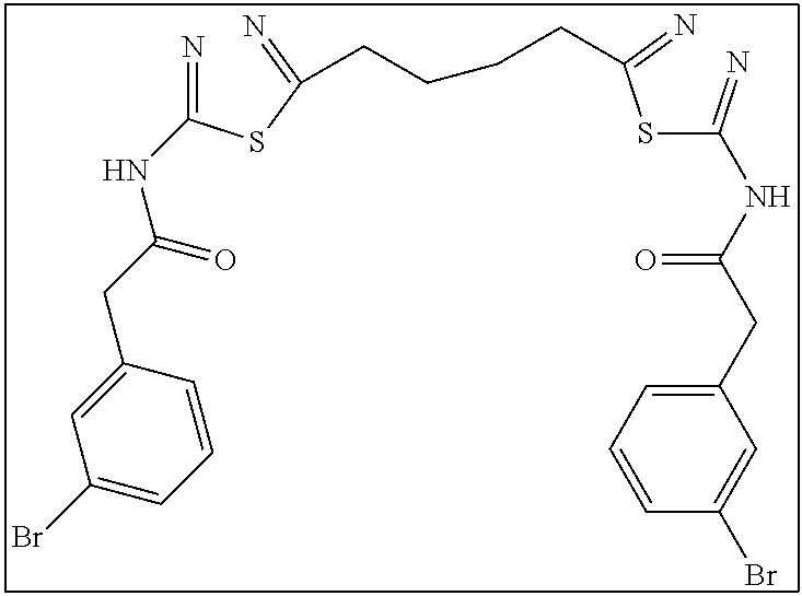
N=C(SC(=N)CCCCC(SC(=N)NC(CC1=CC=CC(Br)=C1)=O)=N)NC(CC1=CC(Br)=CC=C1)=O
